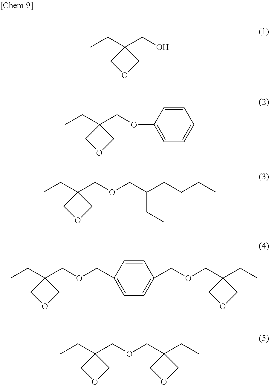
CCC1(CO)COC1.CCC1(COC2=CC=CC=C2)COC1.CCC1(COCC(CCCC)CC)COC1.CCC1(COCC2=CC=C(COCC3(CC)COC3)C=C2)COC1.CCC1(COCC2(CC)COC2)COC1
